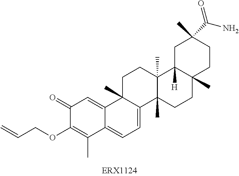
C1(=O)C(OCC=C)=C(C)C2=CC=C3C(C)(C2=C1)CCC1(C)C3(C)CCC2(C)C1([H])CC(C)(C(N)=O)CC2
